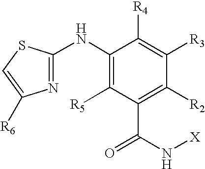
C1(NC2=NC([R6])=CS2)=C([R5])C(C(N[X])=O)=C([R2])C([R3])=C1[R4]
